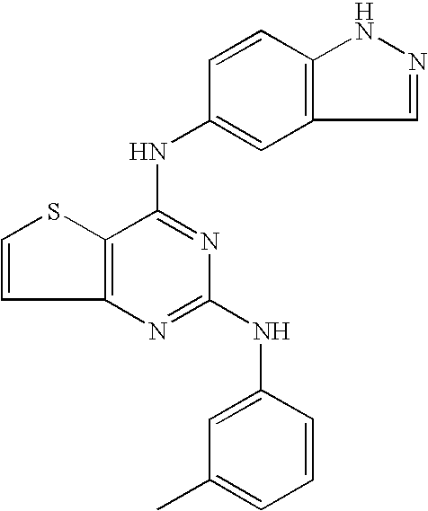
C12=C(C(NC3=CC4=C(C=C3)NN=C4)=NC(NC3=CC(C)=CC=C3)=N1)SC=C2
